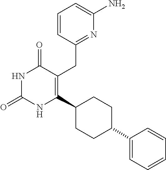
C1=CC(CC2=C(C3CCC(C4=CC=CC=C4)CC3)NC(=O)NC2=O)=NC(N)=C1
